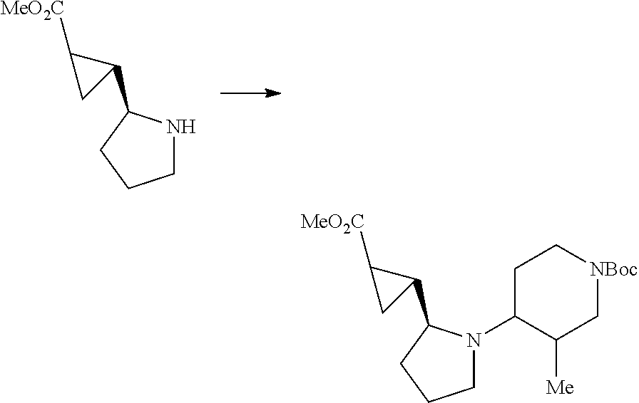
C1NC(C2C([MeO2C])C2)CC1.C1N(C2C([Me])C[NBoc]CC2)C(C2C([MeO2C])C2)CC1
